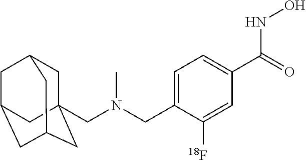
C1C2(CN(CC3=CC=C(C(=O)NO)C=C3[18F])C)CC3CC(CC1C3)C2
